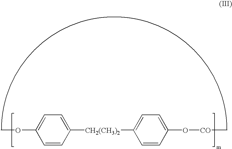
C1=CC([CH2(CH3)2]C2=CC=C(O[CO]C)C=C2)=CC=C1OC
